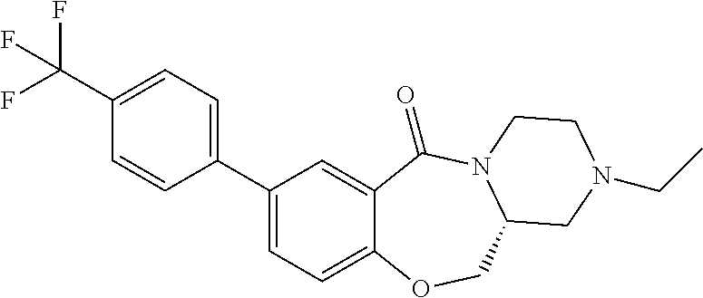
C1(C2=CC=C(C(F)(F)F)C=C2)=CC=C2C(=C1)C(=O)N1C(CO2)CN(CC)CC1
